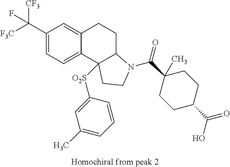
[F3C]C(C1=CC=C2C(=C1)CCC1C2([O2S]C2=CC(C)=CC=C2)CCN1C(C1(C)CCC(C(=O)O)CC1)=O)([CF3])F
